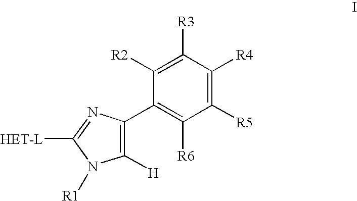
C1([R5])=C([R4])C([R3])=C([R2])C(C2=C([H])N([R1])C([HET-L])=N2)=C1[R6]
